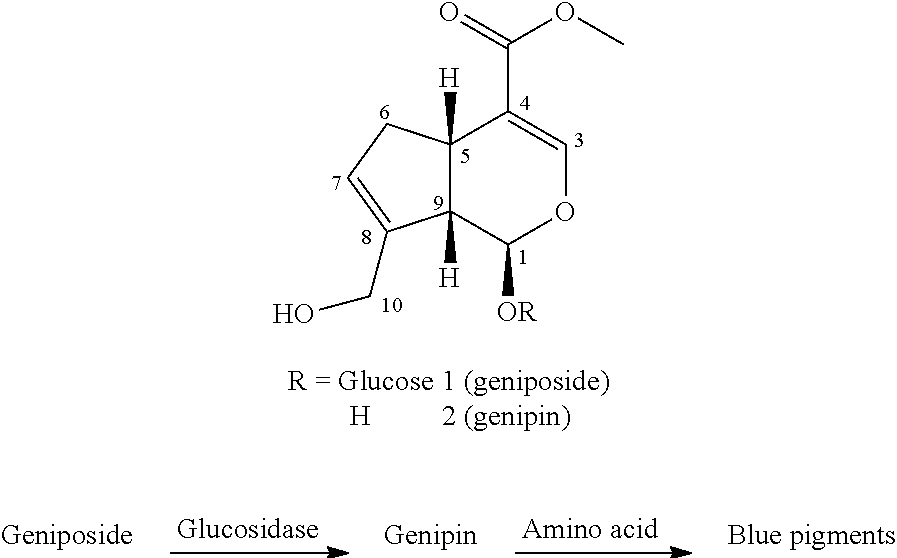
C12([H])C([H])(C([OR])OC=C1C(OC)=O)C(CO)=CC2
